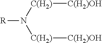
[R]N([C(H2)][C(H2)OH])[C(H2)][C(H2)OH]
